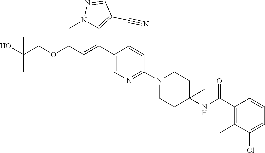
C1=C(OCC(O)(C)C)C=C(C2=CN=C(N3CCC(NC(C4=C(C)C(Cl)=CC=C4)=O)(C)CC3)C=C2)C2=C(C#N)C=NN12
